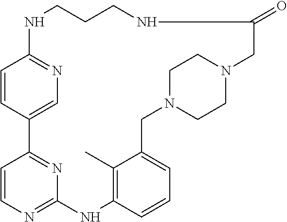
C1=CC2=CN=C1NCCCNC(=O)CN1CCN(CC3=CC=CC(=C3C)NC3=NC=CC2=N3)CC1
